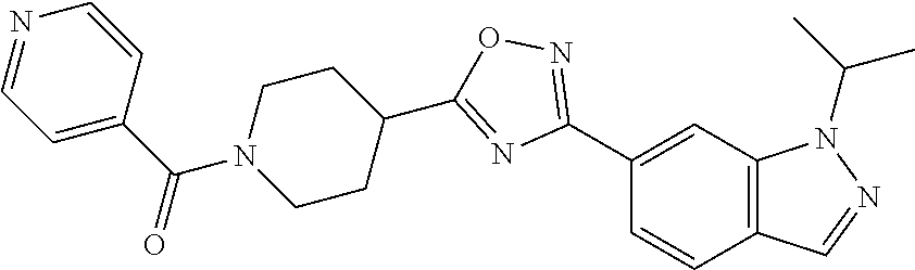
C1(C2=NOC(C3CCN(C(C4=CC=NC=C4)=O)CC3)=N2)=CC2=C(C=C1)C=NN2C(C)C
